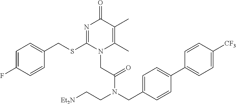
C1=C(F)C=CC(CSC2=NC(=O)C(C)=C(C)N2CC(=O)N(CC2=CC=C(C3=CC=C([CF3])C=C3)C=C2)CC[Et2N])=C1
